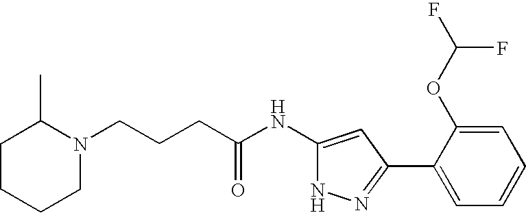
C(CCC(NC1=CC(C2=CC=CC=C2OC(F)F)=NN1)=O)N1C(C)CCCC1
